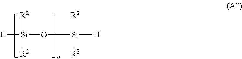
[H][Si](O[Si]([R2])([R2])[H])([R2])[R2]
